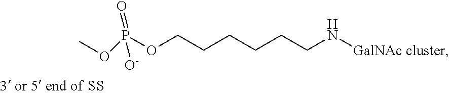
O(CCCCCCN[GalNAc cluster])P(OC)(=O)[O-]
